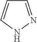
C1=NNC=C1
